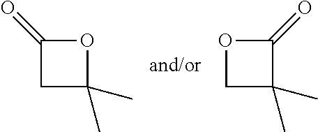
C1C(C)(C)OC1=O.C1C(C)(C)C(=O)O1
